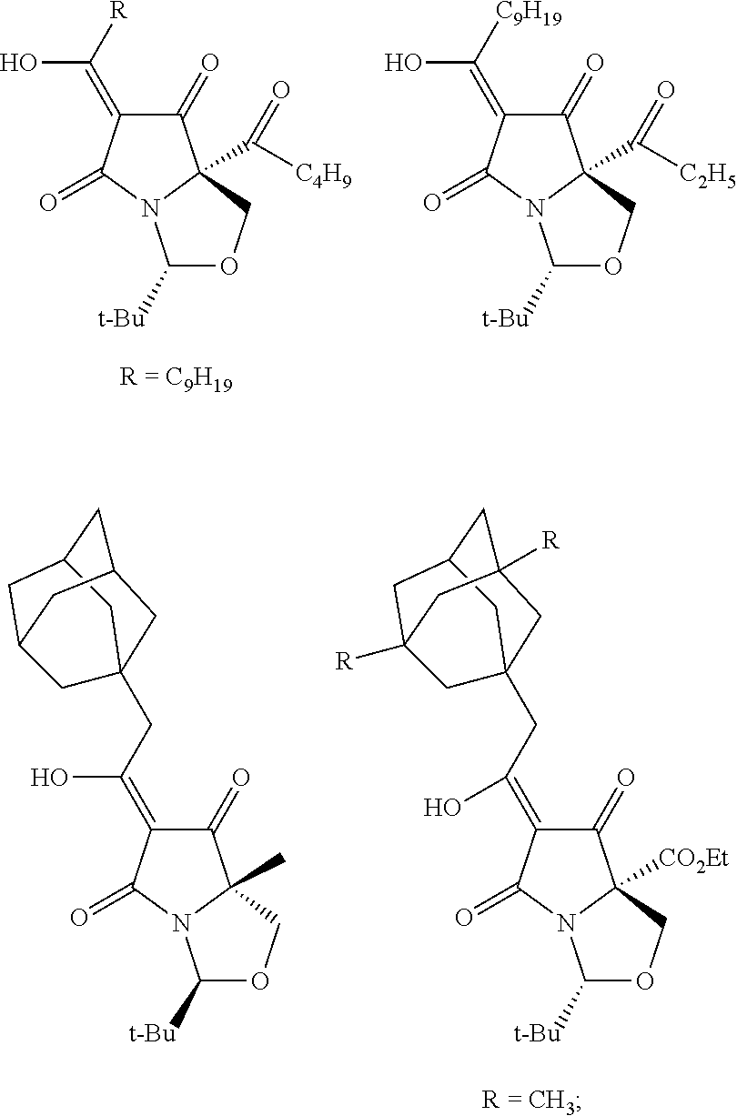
C1(=O)C2(C([C4H9])=O)N(C(=O)C1=C([R])O)C([t-Bu])OC2.C1(=O)C2(C([C2H5])=O)N(C(=O)C1=C([C9H19])O)C([t-Bu])OC2.C1C2([R])CC3CC([R])(CC1(CC(=C1C(=O)C4([CO2Et])N(C1=O)C([t-Bu])OC4)O)C3)C2.C1C2CC3CC(CC1(CC(=C1C(=O)C4(C)N(C1=O)C([t-Bu])OC4)O)C3)C2
